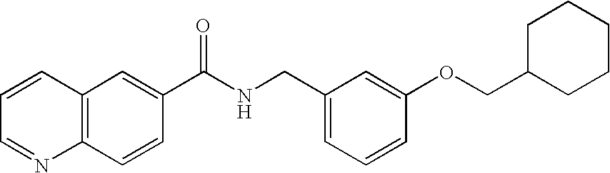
C12=C(C=C(C(NCC3=CC=CC(OCC4CCCCC4)=C3)=O)C=C1)C=CC=N2
